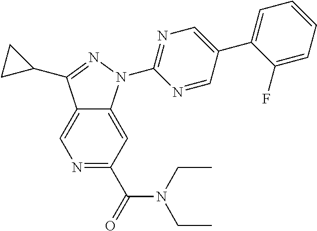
N1=C(C(=O)N(CC)CC)C=C2C(=C1)C(C1CC1)=NN2C1=NC=C(C2=CC=CC=C2F)C=N1
